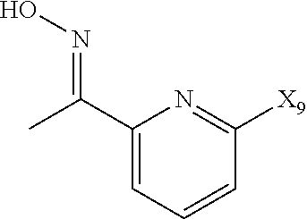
C1=CC=C(C(C)=NO)N=C1[X9]
